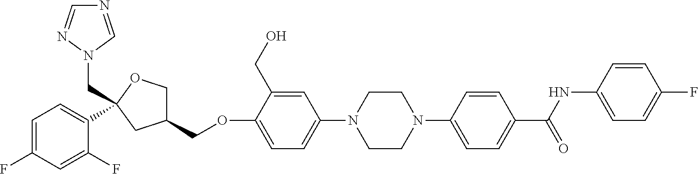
C1=C(F)C=C(F)C(C2(CN3C=NC=N3)OCC(COC3=CC=C(N4CCN(C5=CC=C(C(NC6=CC=C(F)C=C6)=O)C=C5)CC4)C=C3CO)C2)=C1
